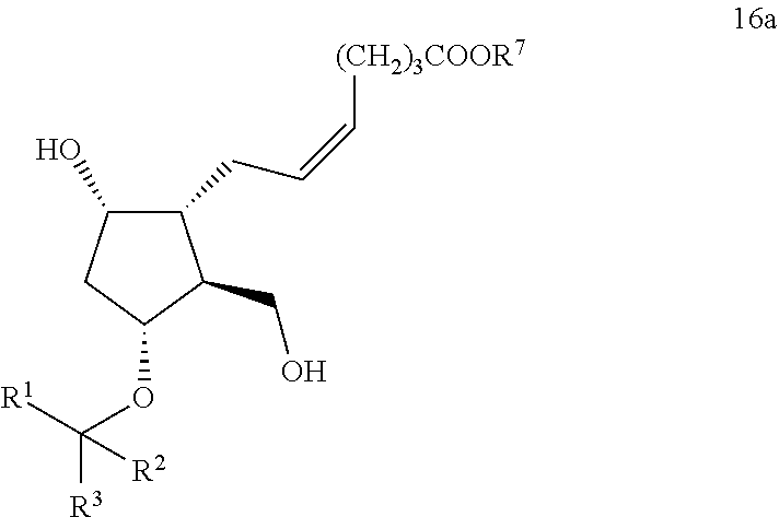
C1(O)C(CC=C[(CH2)3COOR7])C(CO)C(OC([R1])([R3])[R2])C1
